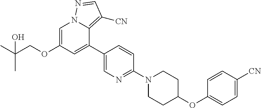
C1(OC2CCN(C3=NC=C(C4=CC(OCC(C)(O)C)=CN5C4=C([CN])C=N5)C=C3)CC2)=CC=C([CN])C=C1
